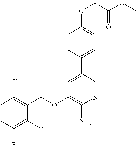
C1=CC(Cl)=C(C(OC2=C(N)N=CC(C3=CC=C(OCC(OC)=O)C=C3)=C2)C)C(Cl)=C1F
